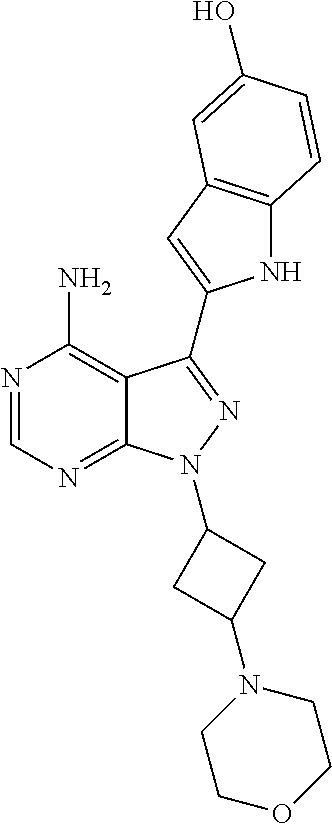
N1=CN=C2C(=C1N)C(C1=CC3=C(N1)C=CC(O)=C3)=NN2C1CC(N2CCOCC2)C1
